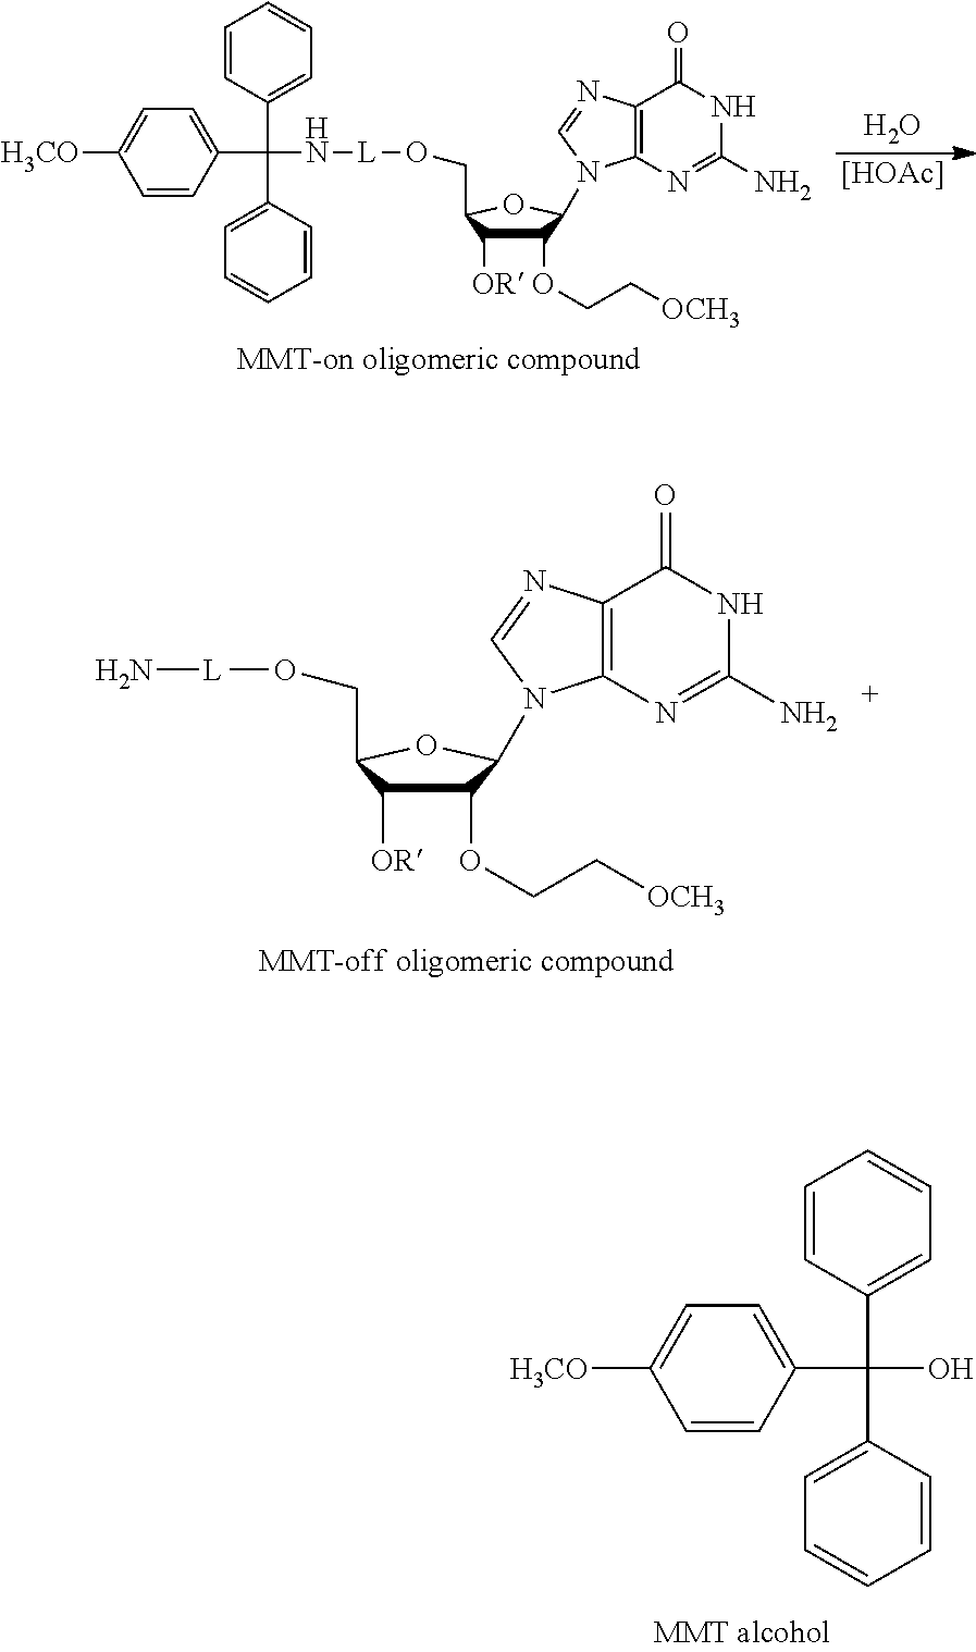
O.[[HOAc]].C1=CC(C(C2=CC=C([H3CO])C=C2)(C2=CC=CC=C2)N[L]OCC2C([OR])C(OCC[OCH3])C(N3C4=C(C(=O)NC(N)=N4)N=C3)O2)=CC=C1.[L](OCC1C([OR])C(OCC[OCH3])C(N2C3=C(C(=O)NC(N)=N3)N=C2)O1)N.C1=CC(C(C2=CC=C([H3CO])C=C2)(C2=CC=CC=C2)O)=CC=C1
